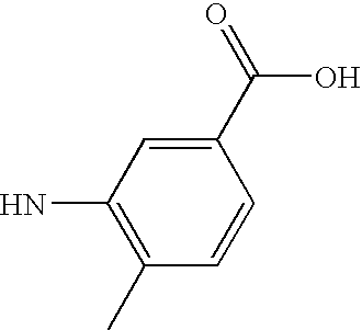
C1=CC(C)=C(N)C=C1C(O)=O
